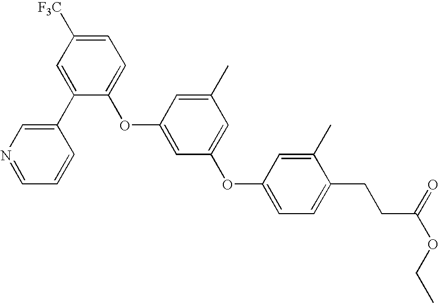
C1(OC2=CC(OC3=CC=C(CCC(OCC)=O)C(C)=C3)=CC(C)=C2)=CC=C([F3C])C=C1C1=CN=CC=C1
